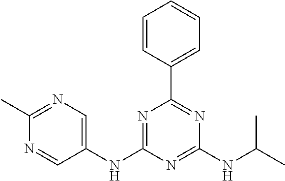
C1(NC2=NC(C3=CC=CC=C3)=NC(NC(C)C)=N2)=CN=C(C)N=C1
